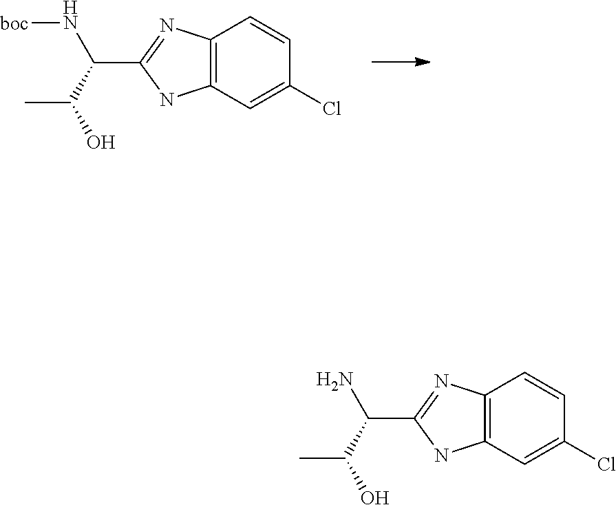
N(C(C1=NC2=C(C=C(Cl)C=C2)N1)C(O)C)[boc].NC(C(O)C)C1=NC2=C(C=C(Cl)C=C2)N1
